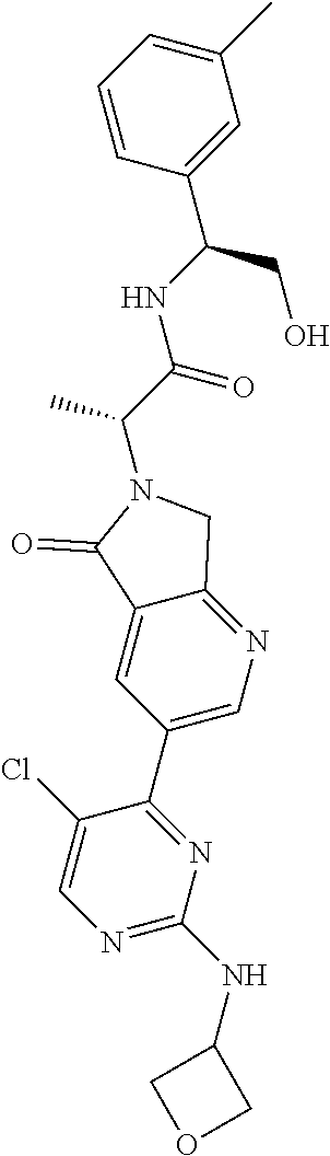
N1=C(NC2COC2)N=C(C2=CN=C3C(=C2)C(=O)N(C(C)C(=O)NC(CO)C2=CC(C)=CC=C2)C3)C(Cl)=C1
